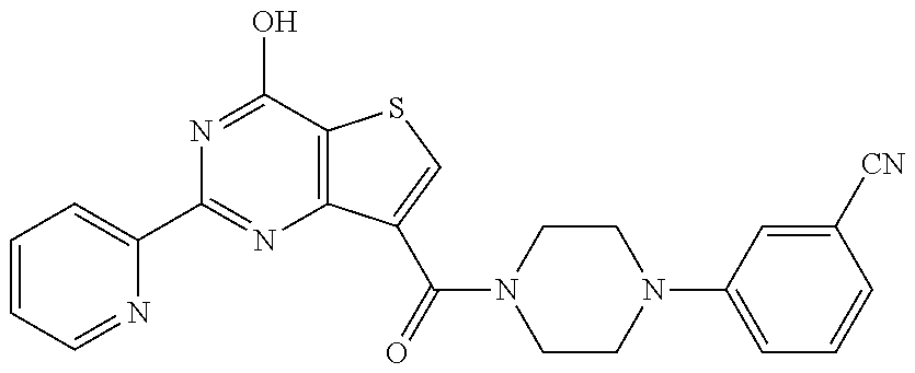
N1=C(O)C2=C(N=C1C1=CC=CC=N1)C(C(N1CCN(C3=CC=CC([CN])=C3)CC1)=O)=CS2
